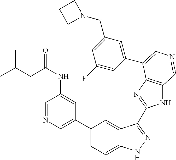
C1(C2=CN=CC(NC(=O)CC(C)C)=C2)=CC=C2C(=C1)C(C1=NC3=C(N1)C=NC=C3C1=CC(CN3CCC3)=CC(F)=C1)=NN2
